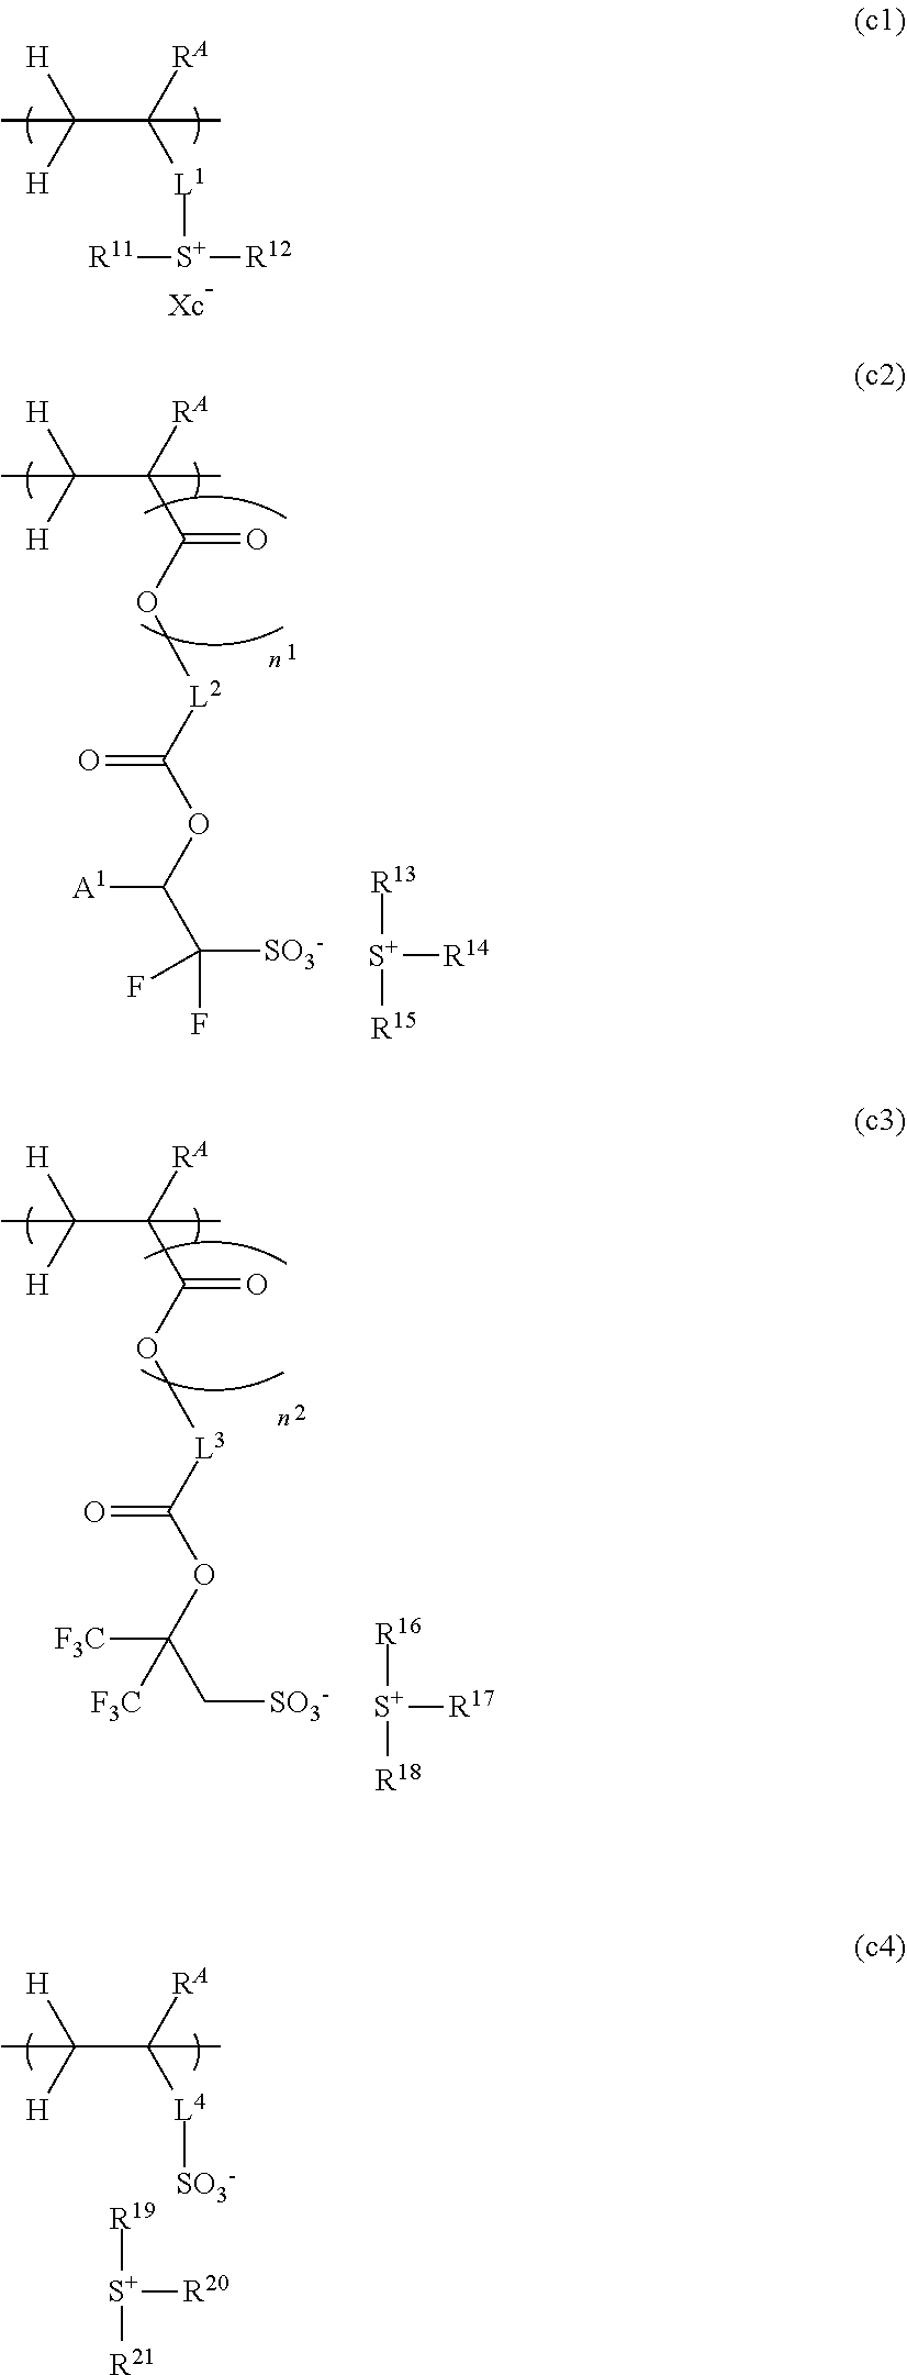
C(C([RA])([L1][S+]([R11])[R12])C)([H])([H])C.C(C([RA])(C(O[L2]C(OC(C([SO3-])(F)F)[A1])=O)=O)C)([H])([H])C.[S+]([R14])([R13])[R15].C(C([RA])(C(O[L3]C(OC(C[SO3-])([F3C])[F3C])=O)=O)C)([H])([H])C.[S+]([R17])([R16])[R18].C(C([RA])([L4][SO3-])C)([H])([H])C.[S+]([R20])([R19])[R21]
